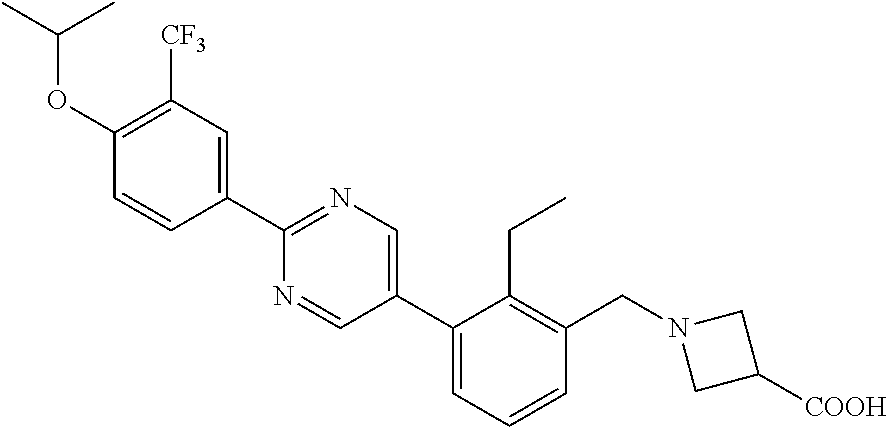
O(C(C)C)C1=C([CF3])C=C(C2=NC=C(C3=CC=CC(CN4CC([COOH])C4)=C3CC)C=N2)C=C1
